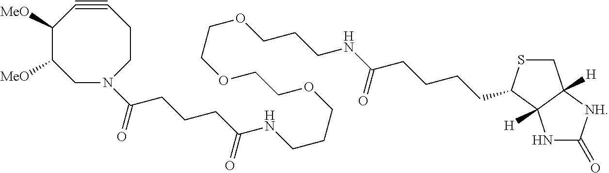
C1([MeO])C([MeO])CN(C(CCCC(NCCCOCCOCCOCCCNC(CCCCC2SCC3([H])C2([H])NC(=O)[NH]3)=O)=O)=O)CCC#C1
